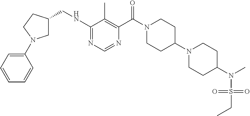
N(C1=NC=NC(C(N2CCC(N3CCC(N(C)S(=O)(=O)CC)CC3)CC2)=O)=C1C)CC1CN(C2=CC=CC=C2)CC1
